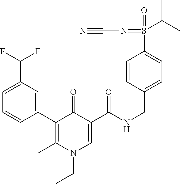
C1(C2=C(C)N(CC)C=C(C(=O)NCC3=CC=C(S(=O)(C(C)C)=NC#N)C=C3)C2=O)=CC(C(F)F)=CC=C1
